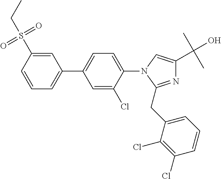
C1(C2=CC=CC(S(CC)(=O)=O)=C2)=CC=C(N2C(CC3=CC=CC(Cl)=C3Cl)=NC(C(C)(C)O)=C2)C(Cl)=C1
